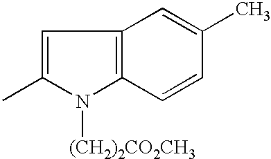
C1=C(C)N([(CH2)2CO2CH3])C2=C1C=C(C)C=C2
